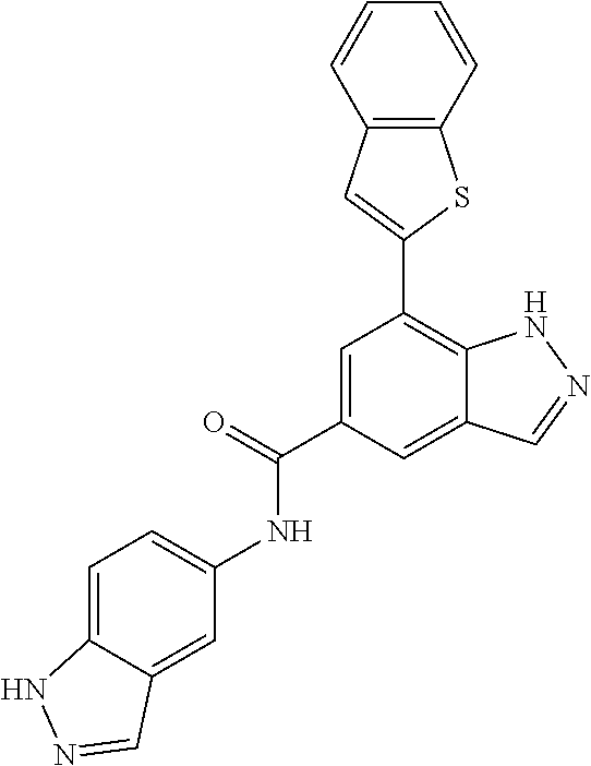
C1=C(C(=O)NC2=CC=C3C(=C2)C=NN3)C=C2C(=C1C1=CC3=C(S1)C=CC=C3)NN=C2
